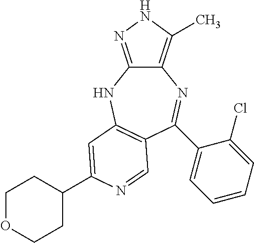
C12=C(C)NN=C1NC1=C(C=NC(C3CCOCC3)=C1)C(C1=CC=CC=C1Cl)=N2
